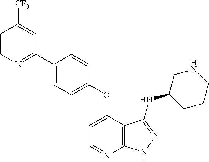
C1=CC(OC2=CC=NC3=C2C(NC2CCCNC2)=NN3)=CC=C1C1=NC=CC([CF3])=C1
